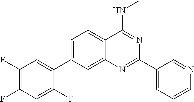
C1=C(C2=CC(F)=C(F)C=C2F)C=C2C(=C1)C(NC)=NC(C1=CC=CN=C1)=N2
